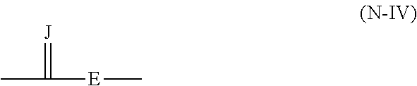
CC([E]C)=[J]
